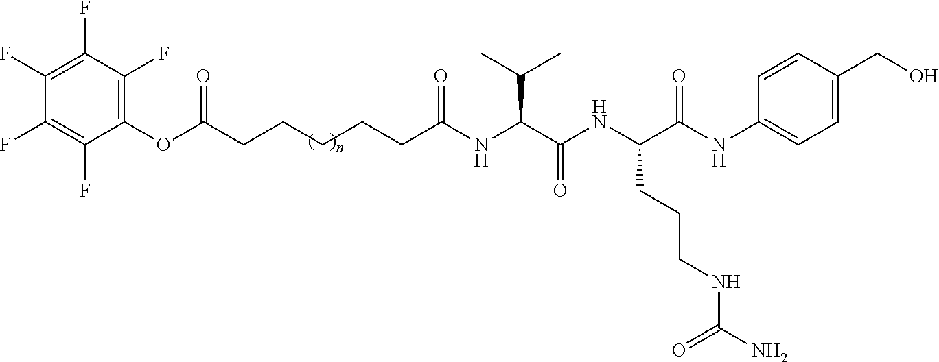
C(CCCCC(NC(C(NC(C(NC1=CC=C(CO)C=C1)=O)CCCNC(N)=O)=O)C(C)C)=O)C(OC1=C(F)C(F)=C(F)C(F)=C1F)=O
